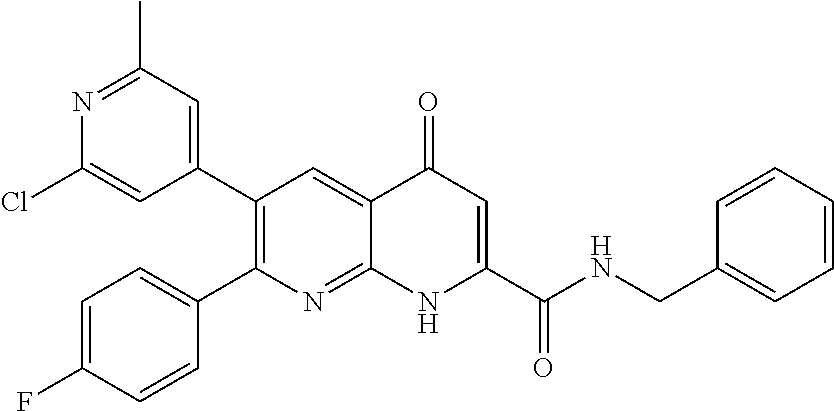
N1=C(C)C=C(C2=C(C3=CC=C(F)C=C3)N=C3C(=C2)C(=O)C=C(C(NCC2=CC=CC=C2)=O)N3)C=C1Cl
